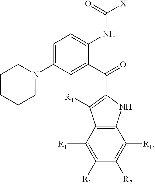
C1=C(N2CCCCC2)C=C(C(=O)C2=C([R1])C3=C(N2)C([R1])=C([R2])C([R1])=C3[R1])C(NC([X])=O)=C1
